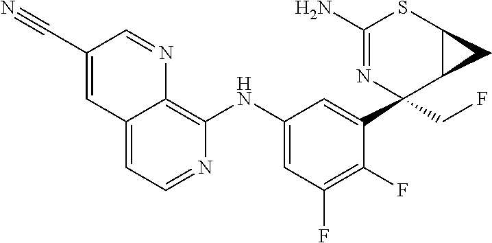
C12=CC=NC(NC3=CC(F)=C(F)C(C4(CF)N=C(N)SC5C4C5)=C3)=C1N=CC(C#N)=C2
